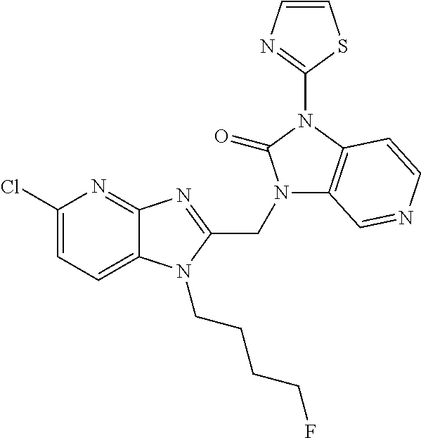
C12=NC(Cl)=CC=C1N(CCCCF)C(CN1C3=C(N(C4=NC=CS4)C1=O)C=CN=C3)=N2
